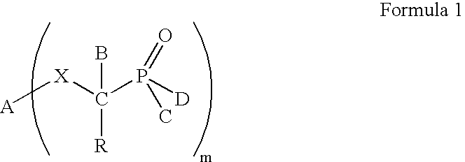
[X](C(P([D])(C)=O)(B)[R])[A]
